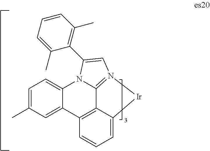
C1=C(C)C=C2C(=C1)N1C3=N(C=C1C1=C(C)C=CC=C1C)[Ir]C1=CC=CC2=C31
